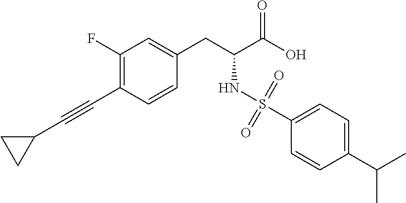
C1(F)=C(C#CC2CC2)C=CC(CC(C(O)=O)NS(C2=CC=C(C(C)C)C=C2)(=O)=O)=C1
